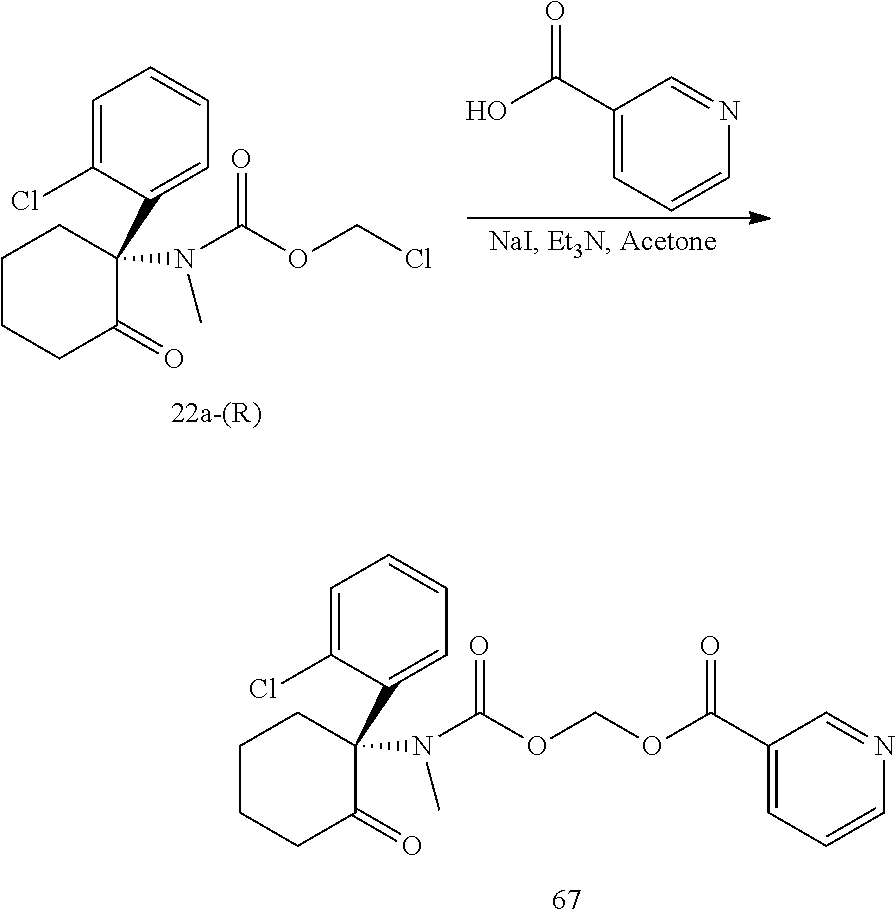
C1=C(Cl)C(C2(N(C(OCCl)=O)C)CCCCC2=O)=CC=C1.OC(C1=CC=CN=C1)=O.C1=C(Cl)C(C2(N(C(OCOC(C3=CC=CN=C3)=O)=O)C)CCCCC2=O)=CC=C1
